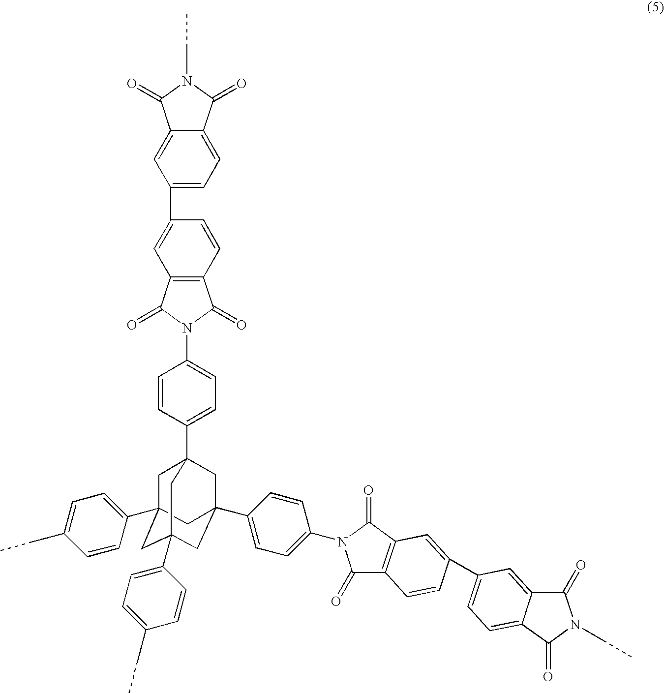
C1C2(C3=CC=C(CC)C=C3)CC3(C4=CC=C(CC)C=C4)CC(C4=CC=C(N5C(=O)C6=C(C5=O)C=C(C5=CC=C7C(=C5)C(=O)N(CC)C7=O)C=C6)C=C4)(CC1(C1=CC=C(N4C(=O)C5=C(C4=O)C=CC(C4=CC=C6C(=C4)C(=O)N(CC)C6=O)=C5)C=C1)C3)C2
